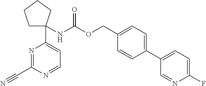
C1C(NC(=O)OCC2=CC=C(C3=CC=C(F)N=C3)C=C2)(C2=CC=NC(C#N)=N2)CCC1
